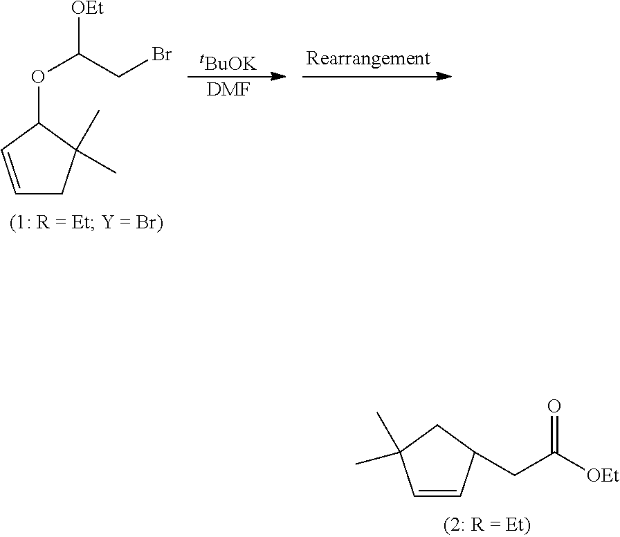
[tBuOK].[DMF].C1=CC(OC([OEt])CBr)C(C)(C)C1.C1=CC(CC([OEt])=O)CC1(C)C
